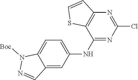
C12=CC=C(NC3=NC(Cl)=NC4=C3SC=C4)C=C1C=NN2[Boc]
